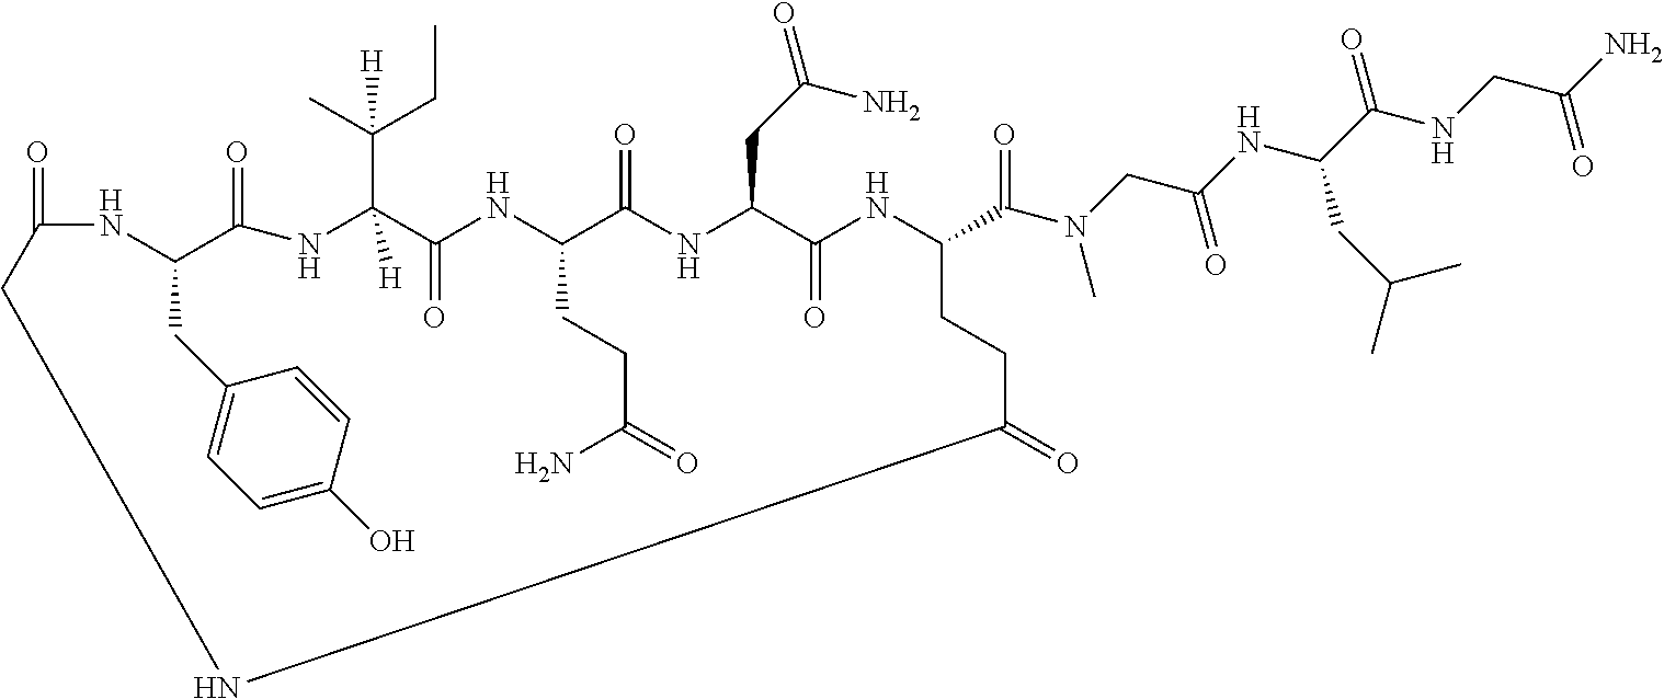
C1(=O)NC(CC2=CC=C(O)C=C2)C(=O)NC(C(C)(CC)[H])([H])C(=O)NC(CCC(=O)N)C(=O)NC(CC(=O)N)C(=O)NC(C(N(CC(NC(C(NCC(N)=O)=O)CC(C)C)=O)C)=O)CCC(=O)NC1
